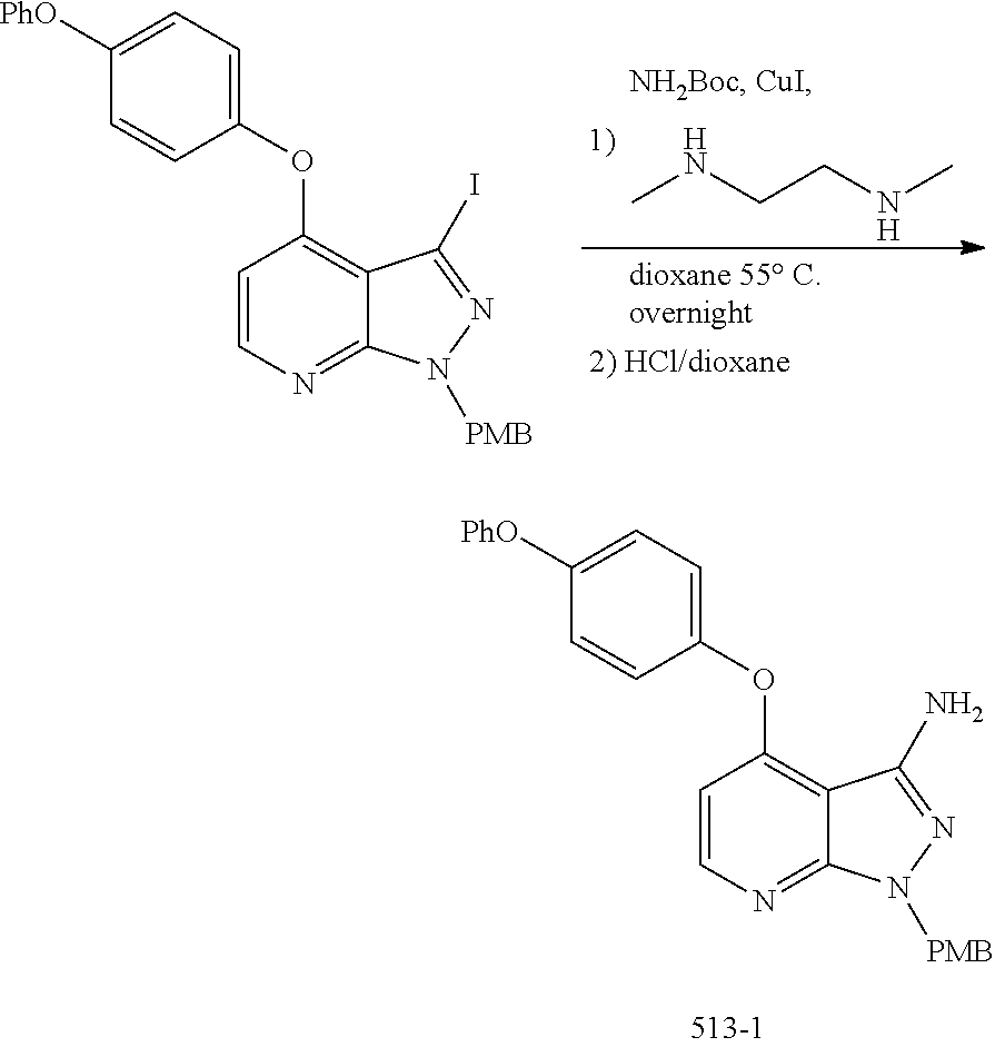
C1(OC2=C3C(=NC=C2)N([PMB])N=C3N)=CC=C([PhO])C=C1.CNCCNC.C1(OC2=C3C(=NC=C2)N([PMB])N=C3I)=CC=C([PhO])C=C1
